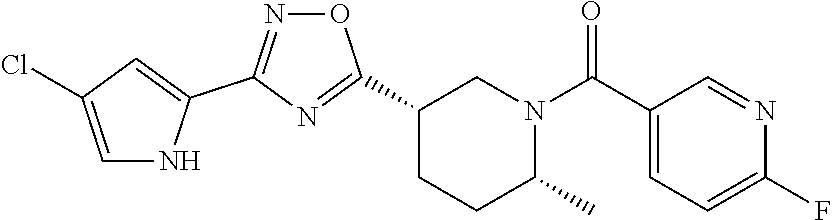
C1(C2=NC(C3=CC(Cl)=CN3)=NO2)CCC(C)N(C(C2=CC=C(F)N=C2)=O)C1
